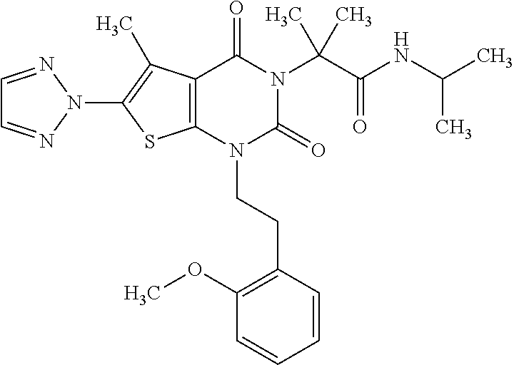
C12=C(C(C)=C(N3N=CC=N3)S1)C(=O)N(C(C(=O)NC(C)C)(C)C)C(=O)N2CCC1=C(OC)C=CC=C1
